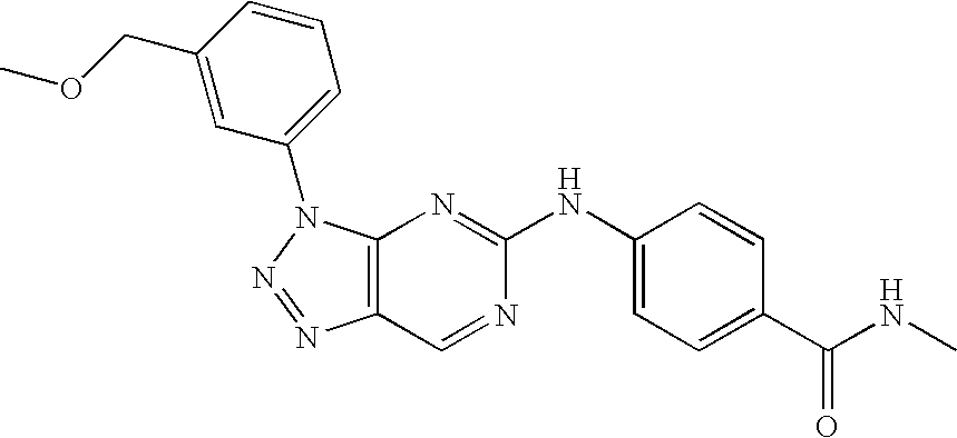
C12=C(N(C3=CC=CC(COC)=C3)N=N1)N=C(NC1=CC=C(C(NC)=O)C=C1)N=C2
